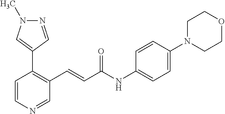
C1=CN=CC(C=CC(=O)NC2=CC=C(N3CCOCC3)C=C2)=C1C1=CN(C)N=C1
